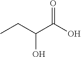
OC(C(CC)O)=O
